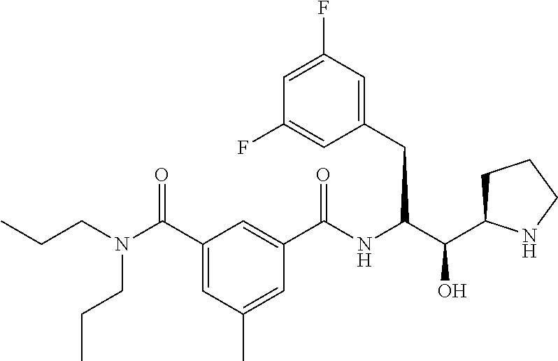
C1(C(N(CCC)CCC)=O)=CC(C)=CC(C(NC(C(C2CCCN2)O)CC2=CC(F)=CC(F)=C2)=O)=C1
